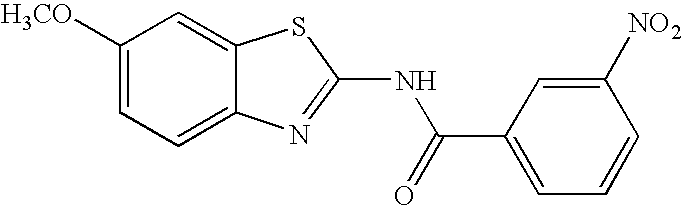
C1([H3CO])=CC=C2C(=C1)SC(NC(=O)C1=CC=CC([NO2])=C1)=N2
